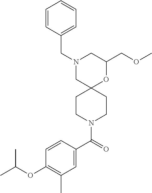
N1(CC2=CC=CC=C2)CC2(OC(COC)C1)CCN(C(C1=CC(C)=C(OC(C)C)C=C1)=O)CC2
